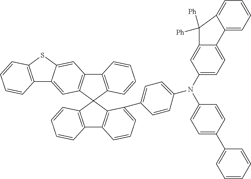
C12=C(C3(C4=C1C=C1C(=C4)C4=C(S1)C=CC=C4)C1=C(C4=C3C(C3=CC=C(N(C5=CC=C6C(=C5)C([Ph])([Ph])C5=CC=CC=C65)C5=CC=C(C6=CC=CC=C6)C=C5)C=C3)=CC=C4)C=CC=C1)C=CC=C2
